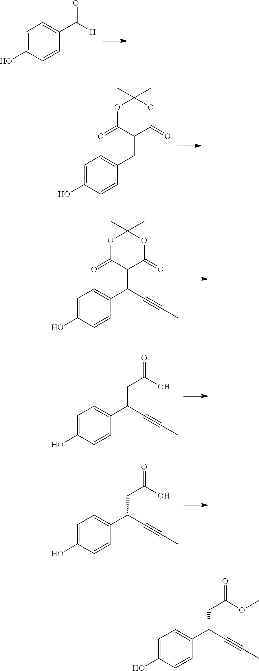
C1=C(O)C=CC(C([H])=O)=C1.C1=C(O)C=CC(C=C2C(=O)OC(C)(C)OC2=O)=C1.C1=C(O)C=CC(C(C2C(=O)OC(C)(C)OC2=O)C#CC)=C1.C1=C(O)C=CC(C(CC(=O)O)C#CC)=C1.C1=C(O)C=CC(C(CC(=O)O)C#CC)=C1.C1=C(O)C=CC(C(CC(=O)OC)C#CC)=C1
